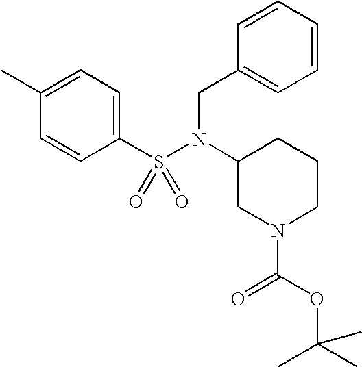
C1(C)=CC=C(S(N(C2CN(C(OC(C)(C)C)=O)CCC2)CC2=CC=CC=C2)(=O)=O)C=C1
